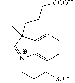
C1=CC=C2C(=C1)[N+](CCC[SO3-])=C(C)C2(CCC[COOH])C
